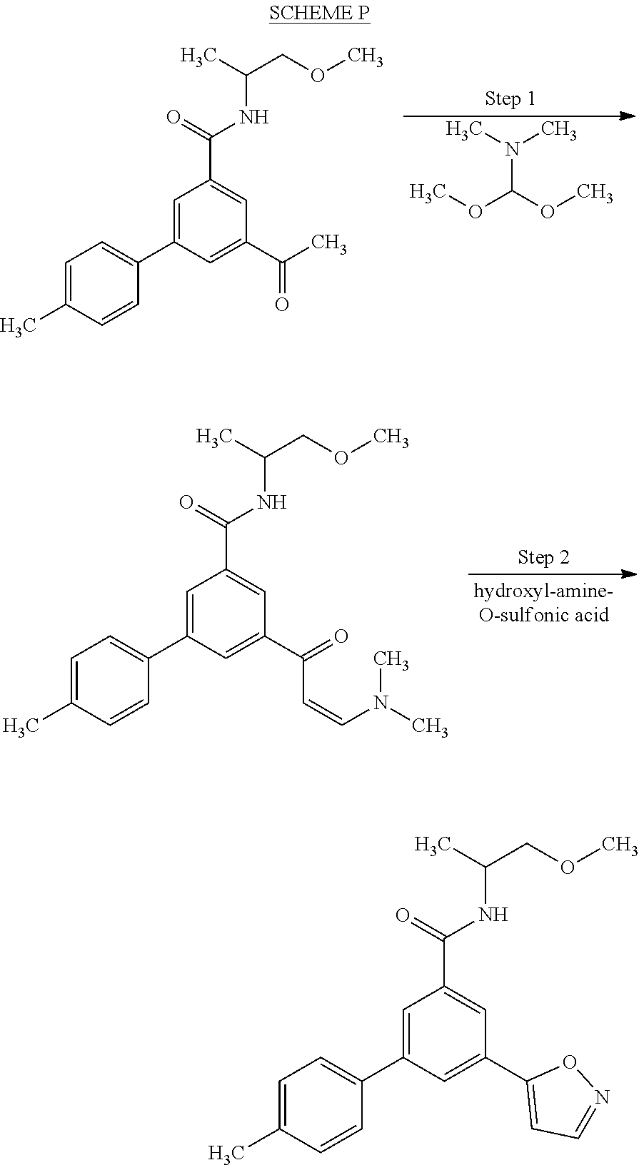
N(C(OC)OC)(C)C.C1=C(C)C=CC(C2=CC(C(=O)NC(COC)C)=CC(C(C)=O)=C2)=C1.C1=C(C)C=CC(C2=CC(C(=O)NC(COC)C)=CC(C(=O)C=CN(C)C)=C2)=C1.C1=C(C)C=CC(C2=CC(C(=O)NC(COC)C)=CC(C3=CC=NO3)=C2)=C1
